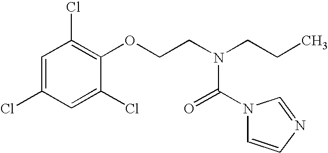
C1=C(Cl)C=C(Cl)C(OCCN(CCC)C(N2C=CN=C2)=O)=C1Cl
